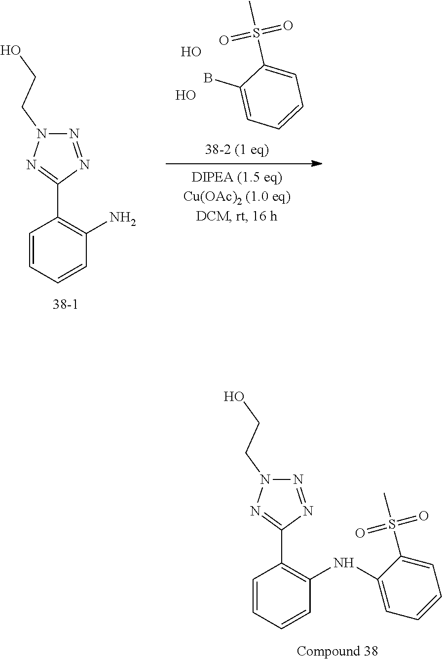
O.C1=CC=CC(N)=C1C1=NN(CCO)N=N1.C1(B)=CC=CC=C1S(C)(=O)=O.O.C1=CC=CC(NC2=CC=CC=C2S(C)(=O)=O)=C1C1=NN(CCO)N=N1
